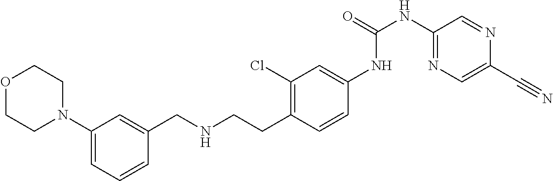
C1(N2CCOCC2)=CC=CC(CNCCC2=C(Cl)C=C(NC(NC3=NC=C(C#N)N=C3)=O)C=C2)=C1
